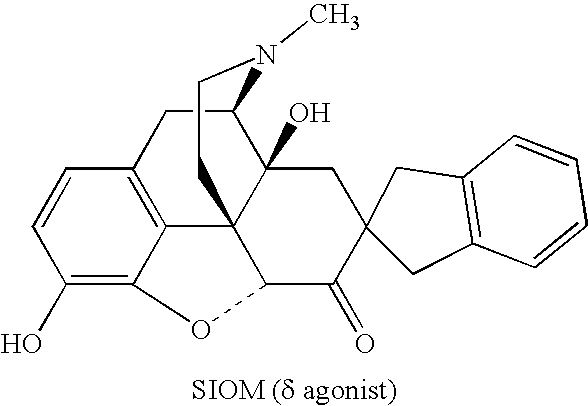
C1=CC(O)=C2C3=C1CC1C4(O)C3(CCN1C)C(C(=O)C1(C4)CC3=C(C1)C=CC=C3)O2
